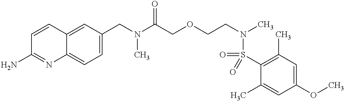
C1(CN(C)C(=O)COCCN(S(=O)(C2=C(C)C=C(OC)C=C2C)=O)C)=CC=C2C(=C1)C=CC(N)=N2
